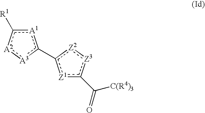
[A1]1c([R1])[A2]:[A3]c1-c1[Z1]c(C(=O)[C(R4)3])[Z3]:[Z2]1
